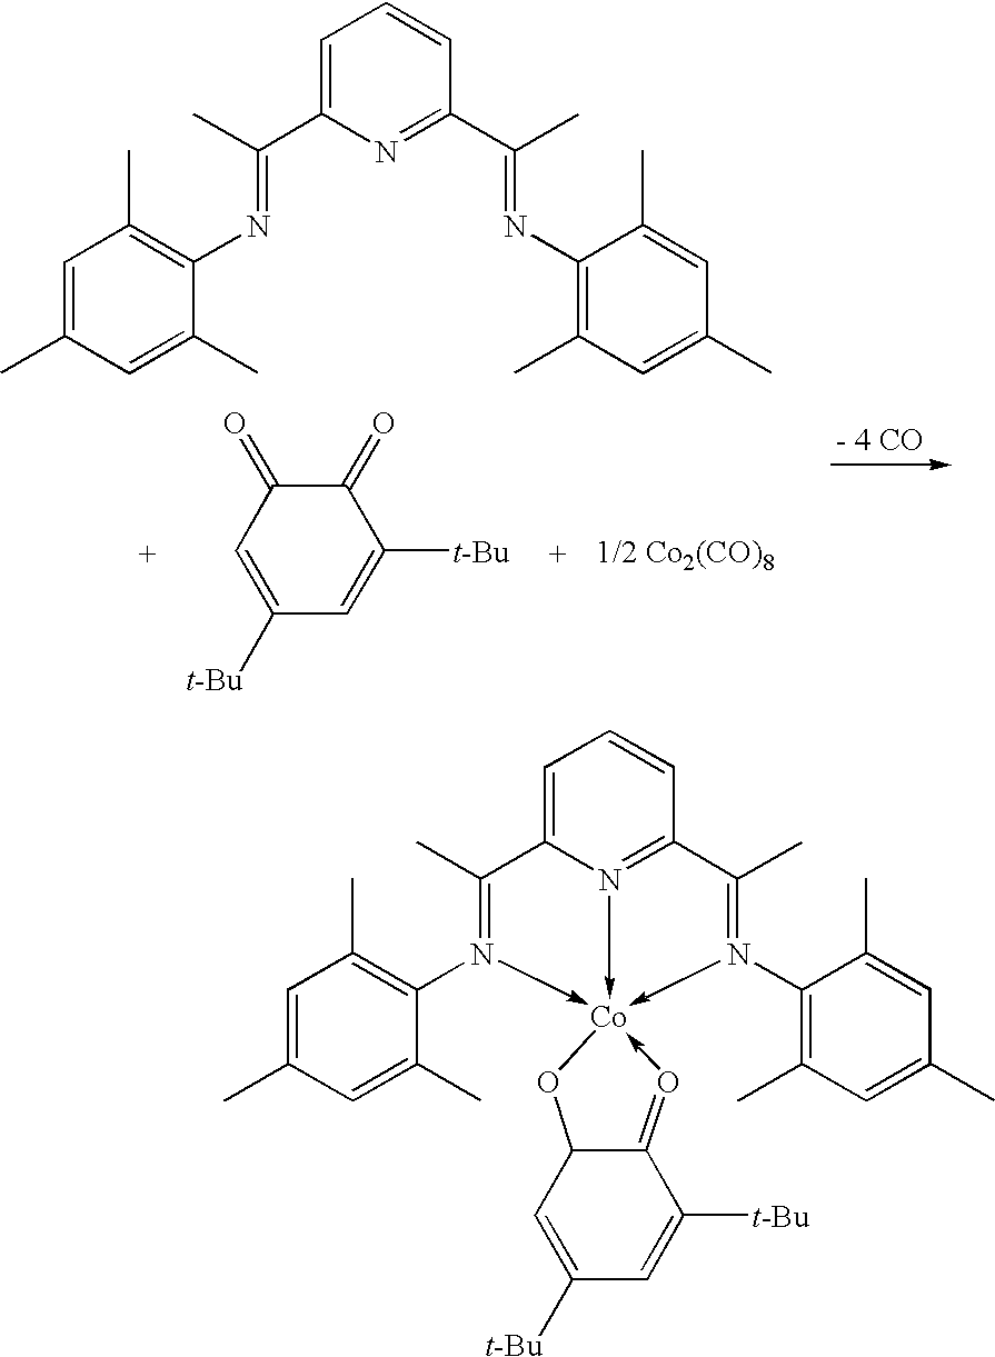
C1=C(C(=NC2=C(C)C=C(C)C=C2C)C)N=C(C(C)=NC2=C(C)C=C(C)C=C2C)C=C1.C1(=O)C(=O)C=C([t-Bu])C=C1[t-Bu].C1=C2N3->[Co]4(-N(C5=C(C)C=C(C)C=C5C)=C2C)(-N(C2=C(C)C=C(C)C=C2C)=C(C)C=3C=C1)-O=C1C(C=C([t-Bu])C=C1[t-Bu])O4
